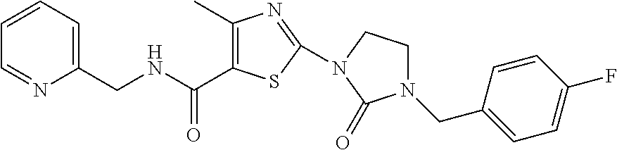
C(NCC1=CC=CC=N1)(=O)C1=C(C)N=C(N2CCN(CC3=CC=C(F)C=C3)C2=O)S1
